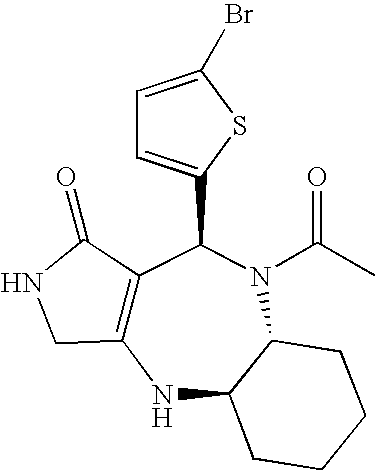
C12=C(NC3C(N(C(C)=O)C1C1=CC=C(Br)S1)CCCC3)CNC2=O
